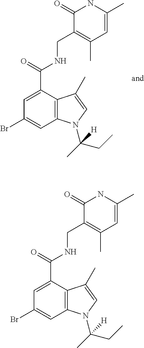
C1=C(C(=O)NCC2=C(C)C=C(C)NC2=O)C2=C(C=C1Br)N(C(C)(CC)[H])C=C2C.C1=C(C(=O)NCC2=C(C)C=C(C)NC2=O)C2=C(C=C1Br)N(C(C)(CC)[H])C=C2C
